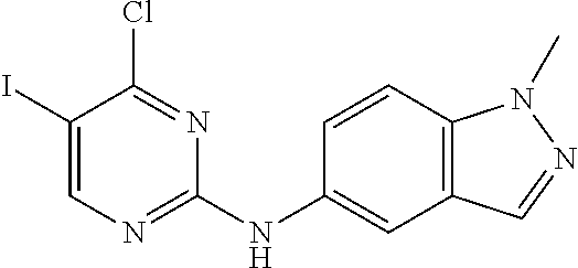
C1(I)=CN=C(NC2=CC3=C(C=C2)N(C)N=C3)N=C1Cl
